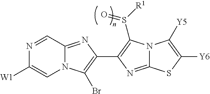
N12C(=NC(C3=C(S([R1])=O)N4C(=N3)SC([Y6])=C4[Y5])=C1Br)C=NC([W1])=C2
